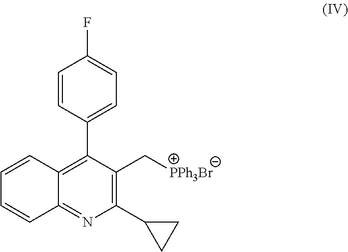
C12=C(C3=CC=C(F)C=C3)C(C[PPh3Br])=C(C3CC3)N=C1C=CC=C2
